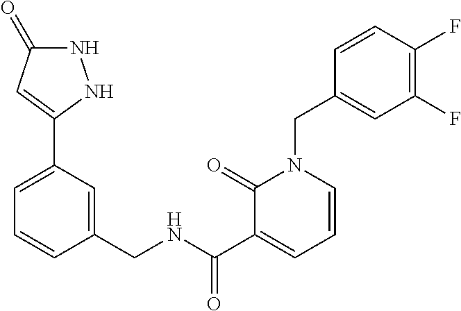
N1C(=O)C=C(C2=CC=CC(CNC(C3=CC=CN(CC4=CC(F)=C(F)C=C4)C3=O)=O)=C2)N1
